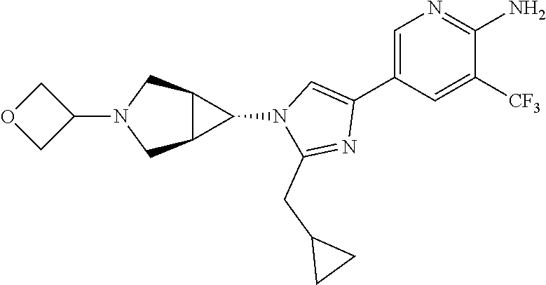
C12C(C1N1C=C(C3=CN=C(N)C([CF3])=C3)N=C1CC1CC1)CN(C1COC1)C2
